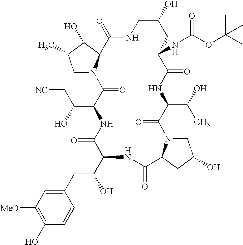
C1N2C(C(O)C1C)C(=O)NCC(O)CC(NC(OC(C)(C)C)=O)C(=O)NC(C(O)C)C(=O)N1CC(O)CC1C(=O)NC(C(CC1=CC([MeO])=C(O)C=C1)O)C(=O)NC(C(O)C[NC])C2=O
